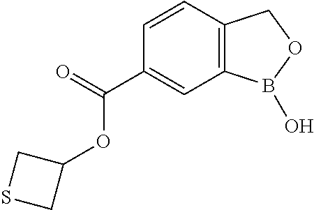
C1=CC2=C(C=C1C(=O)OC1CSC1)B(O)OC2
